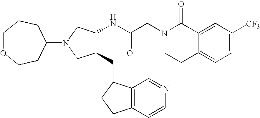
C12=CC([CF3])=CC=C1CCN(CC(NC1C(CC3C4=C(CC3)C=CN=C4)CN(C3CCOCCC3)C1)=O)C2=O
